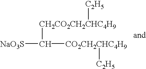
[NaO3S]C([CO2CH2CHC4H9][C2H5])[CH2CO2CH2CHC4H9][C2H5]
